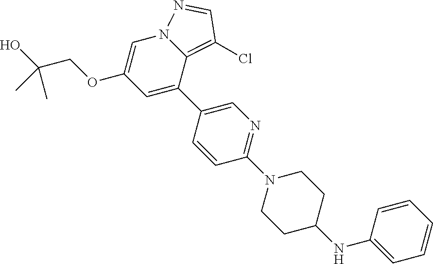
C1=CC(C2=CC(OCC(O)(C)C)=CN3C2=C(Cl)C=N3)=CN=C1N1CCC(NC2=CC=CC=C2)CC1
